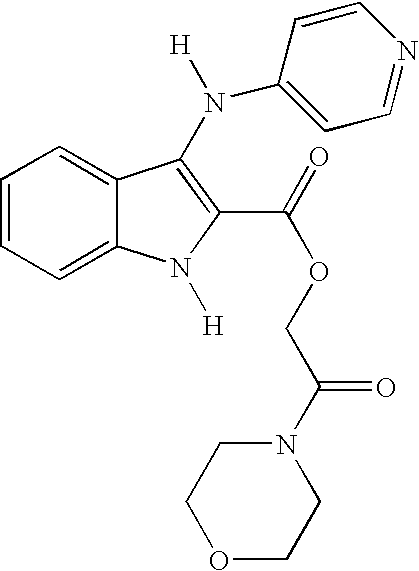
C1=CC=C2C(=C1)N([H])C(C(OCC(N1CCOCC1)=O)=O)=C2N(C1=CC=NC=C1)[H]
